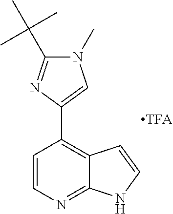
C1=CN=C2C(=C1C1=CN(C)C(C(C)(C)C)=N1)C=CN2
